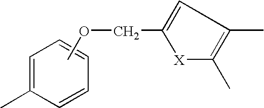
C1=C(C)C=CC=C1.COCC1=CC(C)=C(C)[X]1
